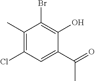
C1(C)=C(Cl)C=C(C(C)=O)C(O)=C1Br
